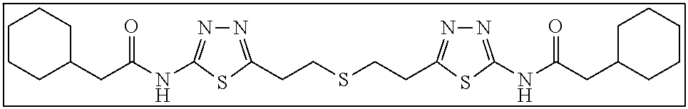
N1=C(CCSCCC2=NN=C(NC(CC3CCCCC3)=O)S2)SC(NC(CC2CCCCC2)=O)=N1
